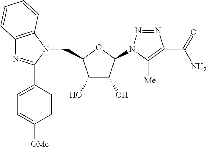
C(C1C(O)C(O)C(N2N=NC(C(N)=O)=C2[Me])O1)N1C2=C(N=C1C1=CC=C([OMe])C=C1)C=CC=C2
